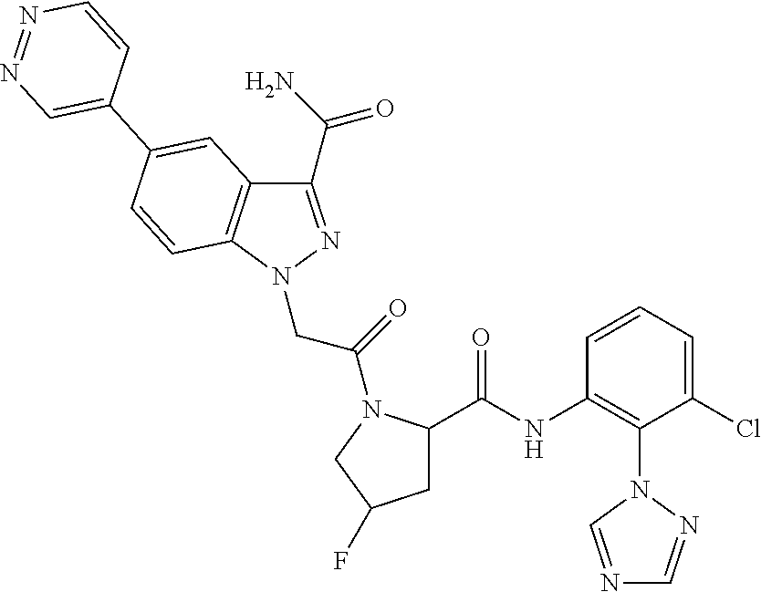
C1(C(N)=O)=NN(CC(=O)N2C(C(=O)NC3=C(N4C=NC=N4)C(Cl)=CC=C3)CC(F)C2)C2=C1C=C(C1=CN=NC=C1)C=C2
